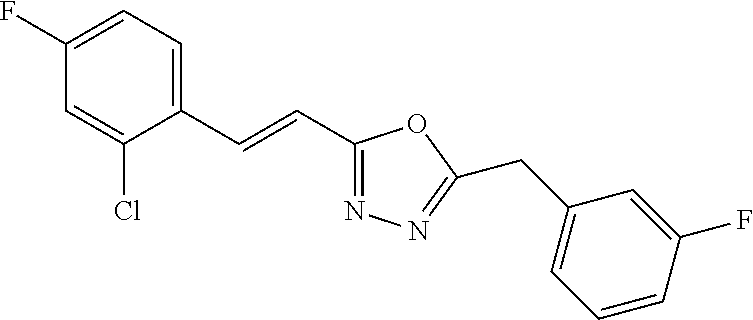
C1(F)=CC=C(C=CC2=NN=C(CC3=CC=CC(F)=C3)O2)C(Cl)=C1
